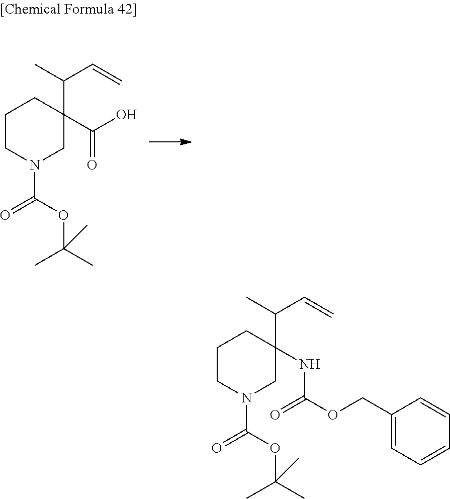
C1CN(C(=O)OC(C)(C)C)CC(C(O)=O)(C(C=C)C)C1.C1CN(C(=O)OC(C)(C)C)CC(NC(OCC2=CC=CC=C2)=O)(C(C=C)C)C1
